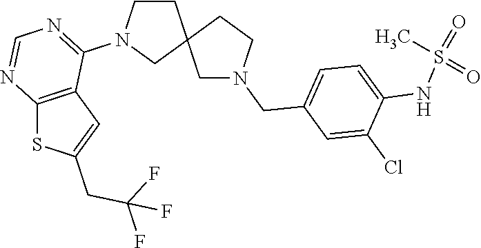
C1CN(C2=NC=NC3=C2C=C(CC(F)(F)F)S3)CC12CN(CC1=CC=C(NS(C)(=O)=O)C(Cl)=C1)CC2
